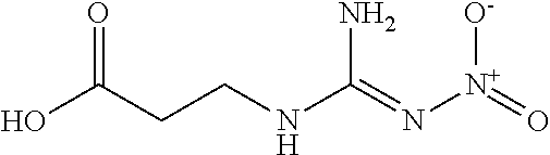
OC(CCNC(=N[N+](=O)[O-])N)=O
